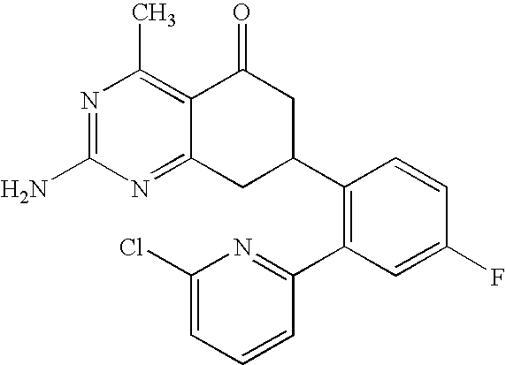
C12=C(C)N=C(N)N=C1CC(C1=C(C3=NC(Cl)=CC=C3)C=C(F)C=C1)CC2=O
